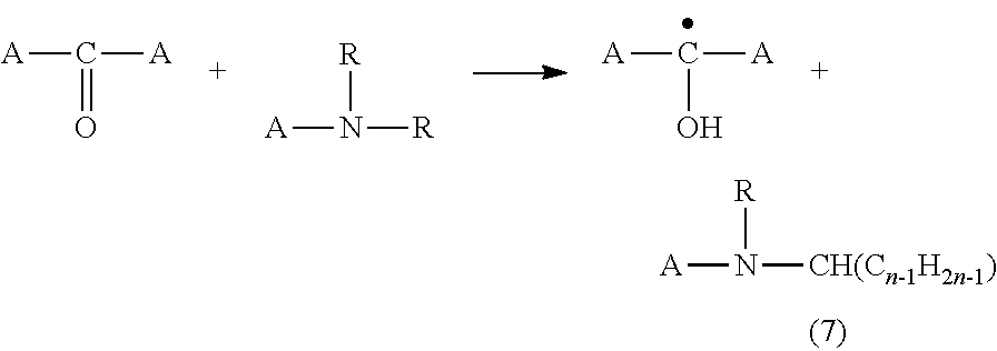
[A]N([CH(Cn-1H2n-1)])[R].[A]C([A])O.[A]C([A])=O.[A]N([R])[R]
